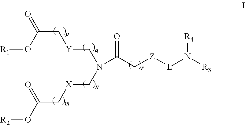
[R1]OC(=O)C[Y]CN(C[X]CC(=O)O[R2])C(C[Z][L]N([R3])[R4])=O
